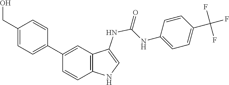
C1=C(CO)C=CC(C2=CC3=C(NC=C3NC(NC3=CC=C(C(F)(F)F)C=C3)=O)C=C2)=C1
